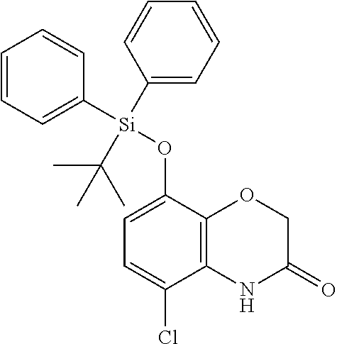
C12=C(C(Cl)=CC=C1O[Si](C1=CC=CC=C1)(C1=CC=CC=C1)C(C)(C)C)NC(=O)CO2
